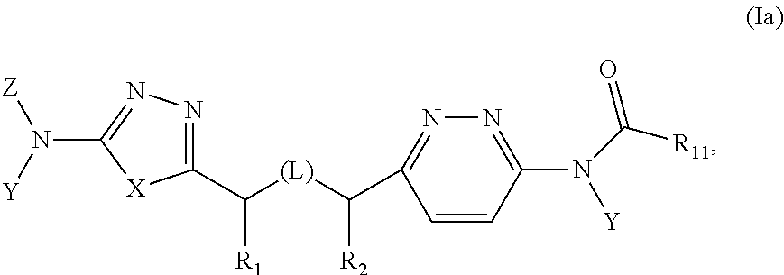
C([R1])(C1=NN=C(N([Y])[Z])[X]1)[(L)]C([R2])C1=NN=C(N(C([R11])=O)[Y])C=C1
